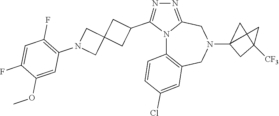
N12C3=C(CN(C4CC(C)([CF3])C4)CC1=NN=C2C1CC2(C1)CN(C1=C(F)C=C(F)C(OC)=C1)C2)C=C(Cl)C=C3
